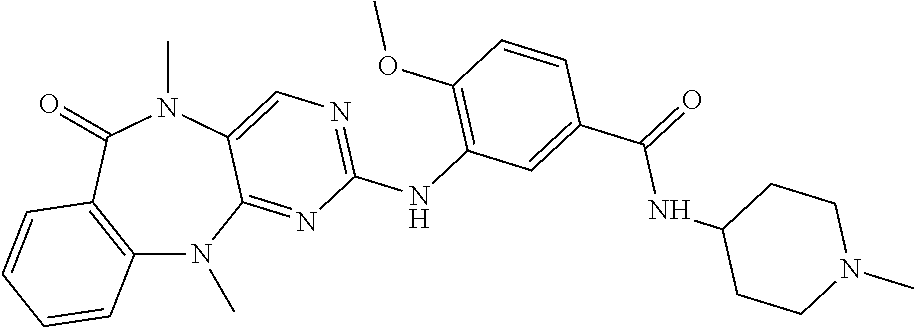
C12=C(C(=O)N(C)C3=CN=C(NC4=C(OC)C=CC(C(NC5CCN(C)CC5)=O)=C4)N=C3N1C)C=CC=C2
